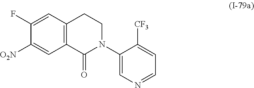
C12=C(C(=O)N(C3=CN=CC=C3[CF3])CC1)C=C([O2N])C(F)=C2
